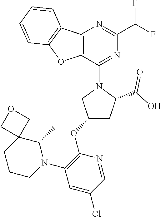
C12=C(C(N3CC(OC4=C(N5C(C)C6(CCC5)COC6)C=C(Cl)C=N4)CC3C(O)=O)=NC(C(F)F)=N1)OC1=C2C=CC=C1
